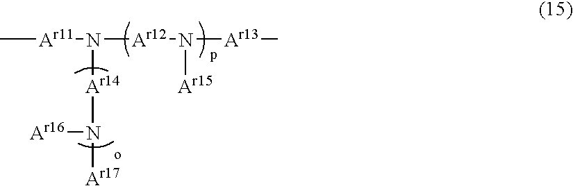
C[Ar11]N([Ar12]N([Ar13]C)[Ar15])[Ar14]N([Ar17])[Ar16]
